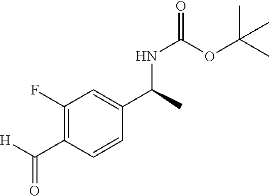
C1(F)=C(C([H])=O)C=CC(C(C)NC(=O)OC(C)(C)C)=C1
